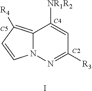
C12=C([R4])C=CN1N=C([R3])C=C2[NR1R2].[C5].[C2].[C4].I
